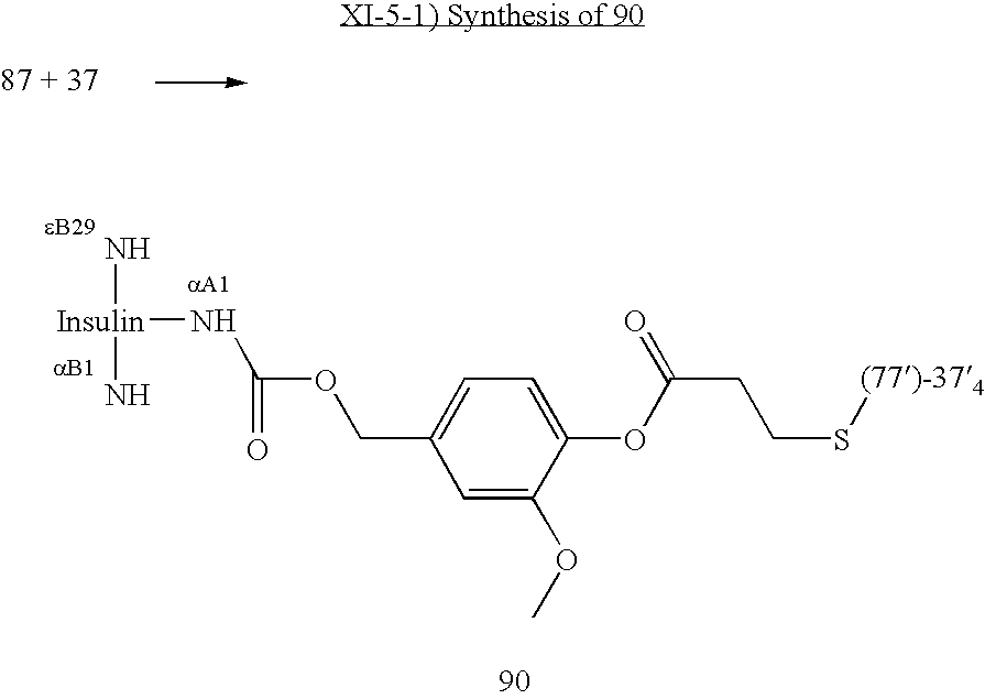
[Insulin](NC(OCC1=CC=C(OC(CCS[(77)-374])=O)C(OC)=C1)=O)(N)N
